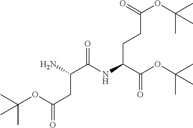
C(C(C(OC(C)(C)C)=O)NC(=O)C(CC(OC(C)(C)C)=O)N)CC(=O)OC(C)(C)C
